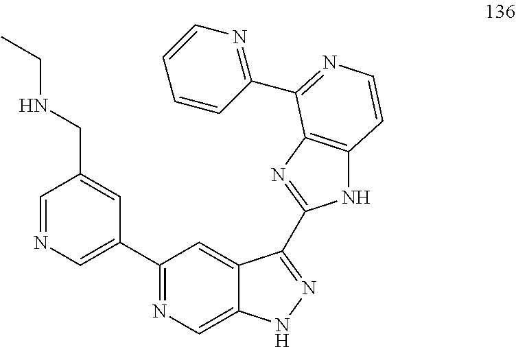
C1=NC=C(C2=NC=C3C(=C2)C(C2=NC4=C(N2)C=CN=C4C2=NC=CC=C2)=NN3)C=C1CNCC
